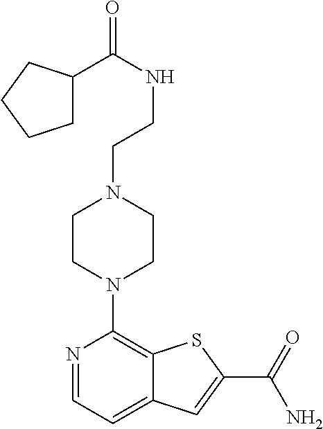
N1=CC=C2C(=C1N1CCN(CCNC(C3CCCC3)=O)CC1)SC(C(=O)N)=C2
